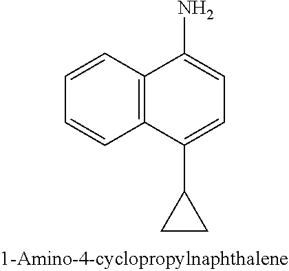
NC1=CC=C(C2CC2)C2=C1C=CC=C2
